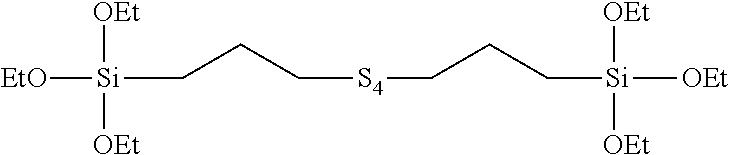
[EtO][Si]([OEt])([OEt])CCC[S4]CCC[Si]([OEt])([OEt])[OEt]
